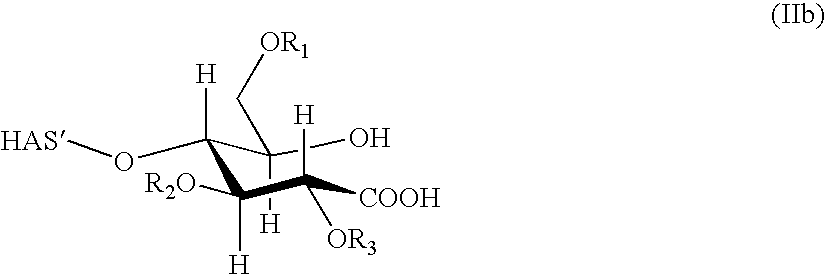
C(C(O)([H])C[OR1])([H])(O[HAS])C([R2O])([H])C([COOH])([H])[OR3]
